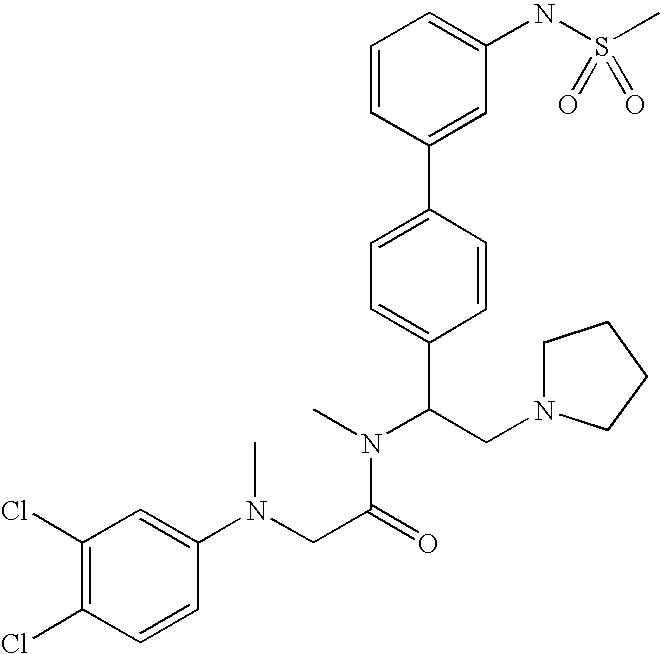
C1=CC(C2=CC=C(C(CN3CCCC3)N(C)C(CN(C3=CC(Cl)=C(Cl)C=C3)C)=O)C=C2)=CC(NS(C)(=O)=O)=C1
